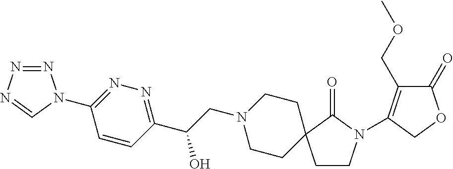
N1=NN=CN1C1=NN=C(C(CN2CCC3(CC2)CCN(C2=C(COC)C(=O)OC2)C3=O)O)C=C1
